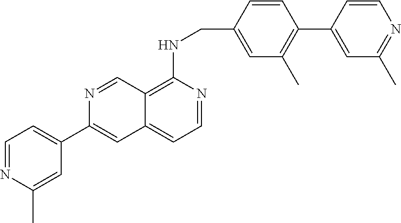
N1=CC2=C(NCC3=CC(C)=C(C4=CC(C)=NC=C4)C=C3)N=CC=C2C=C1C1=CC=NC(C)=C1
